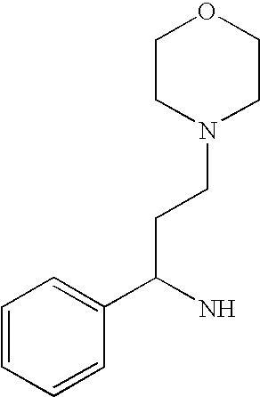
C(C(N)C1=CC=CC=C1)CN1CCOCC1
